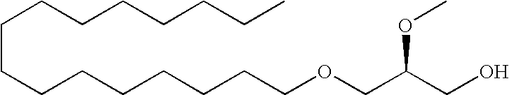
C(CCCCC)CCCCCCCCCCOCC(CO)OC
